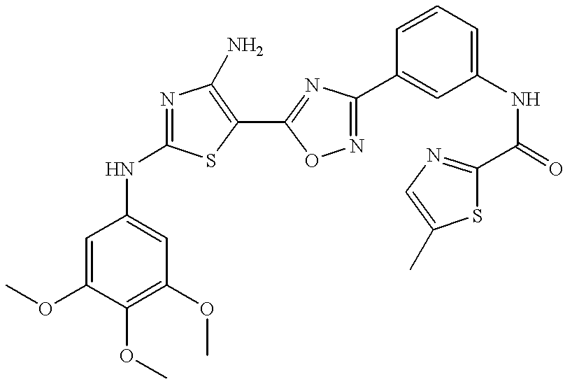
COC1=CC(NC2=NC(N)=C(C3=NC(C4=CC(NC(=O)C5=NC=C(C)S5)=CC=C4)=NO3)S2)=CC(OC)=C1OC
